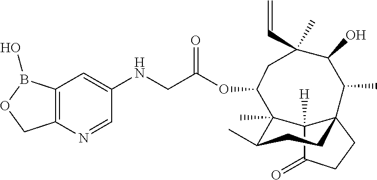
C1=NC2=C(C=C1NCC(OC1C3(C)C(C)CCC4(C3([H])C(=O)CC4)C(C)C(O)C(C=C)(C)C1)=O)B(O)OC2
